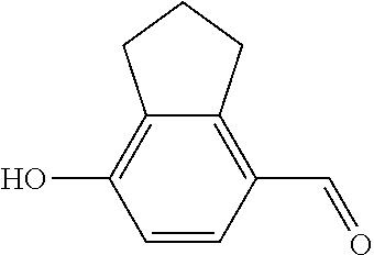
C1=CC(C=O)=C2C(=C1O)CCC2
